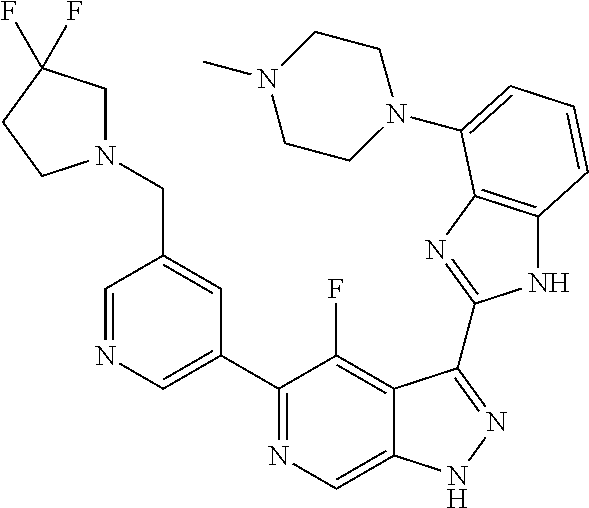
C1=NC=C(C2=NC=C3C(=C2F)C(C2=NC4=C(N2)C=CC=C4N2CCN(C)CC2)=NN3)C=C1CN1CC(F)(F)CC1
